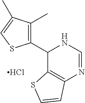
Cl.C1(C2=C(C)C(C)=CS2)C2=C(N=CN1)C=CS2
